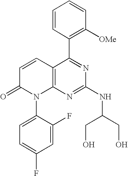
C1=CC(C2=NC(NC(CO)CO)=NC3=C2C=CC(=O)N3C2=CC=C(F)C=C2F)=C([OMe])C=C1
